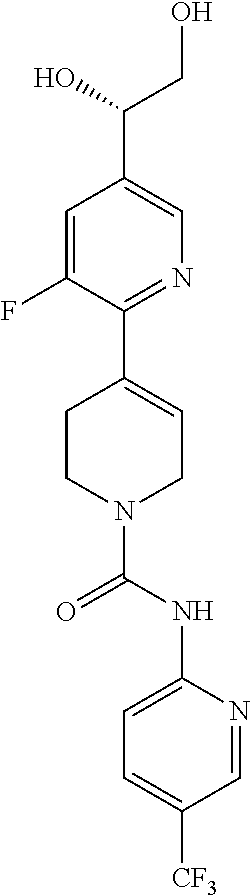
C1=C(F)C(C2=CCN(C(NC3=CC=C([CF3])C=N3)=O)CC2)=NC=C1C(O)CO
